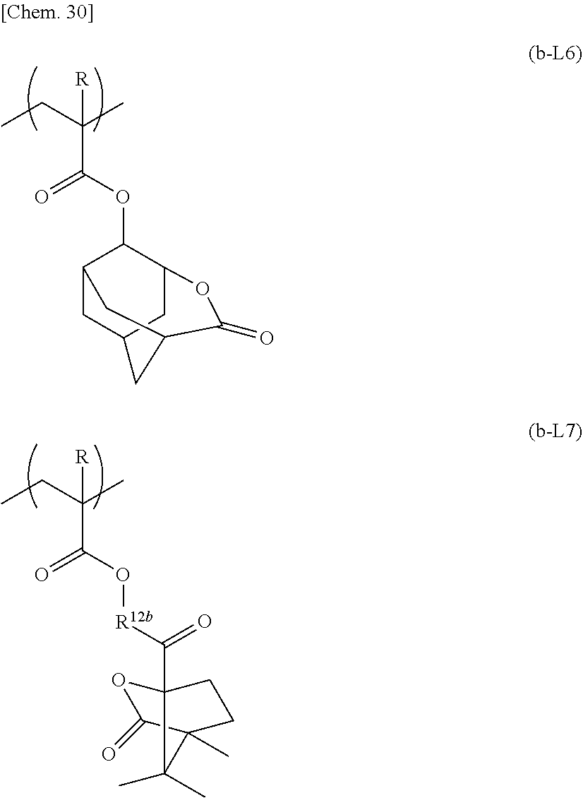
CCC(C)(C(OC1C2CC3CC1CC(C3)C(=O)O2)=O)[R].CCC(C)(C(O[R12b]C(=O)C12OC(=O)C(C)(CC1)C2(C)C)=O)[R]
